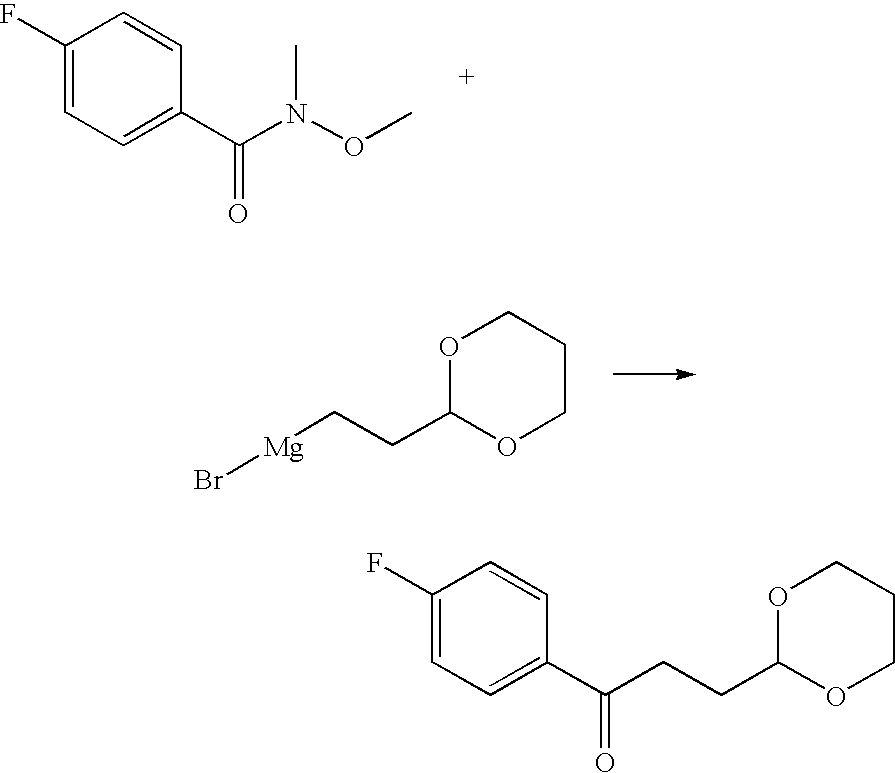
O1C(CC[Mg]Br)OCCC1.C1(F)=CC=C(C(N(C)OC)=O)C=C1.O1C(CCC(C2=CC=C(F)C=C2)=O)OCCC1
